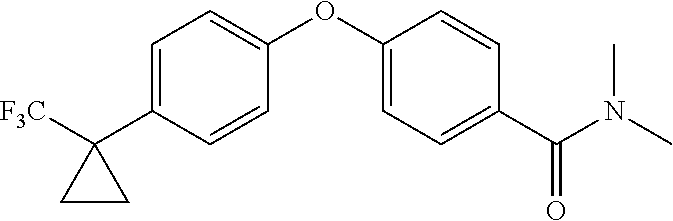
C1=C(C2([F3C])CC2)C=CC(OC2=CC=C(C(N(C)C)=O)C=C2)=C1
